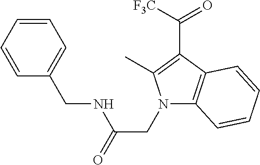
C1=CC=CC(CNC(CN2C3=C(C(C([F3C])=O)=C2C)C=CC=C3)=O)=C1
